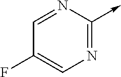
C1=NC(->C)=NC=C1F
